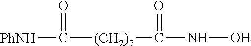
[PhNH]C(=O)[(CH2)7]C(NO)=O
